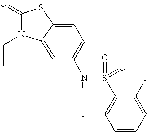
C1(=O)N(CC)C2=CC(NS(C3=C(F)C=CC=C3F)(=O)=O)=CC=C2S1
